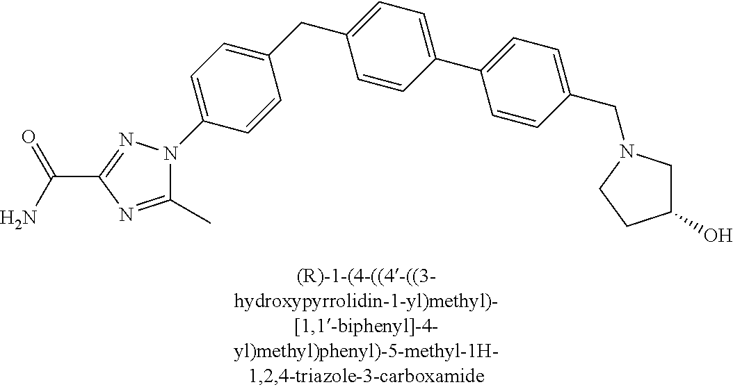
C1(CC2=CC=C(C3=CC=C(CN4CC(O)CC4)C=C3)C=C2)=CC=C(N2C(C)=NC(C(N)=O)=N2)C=C1
